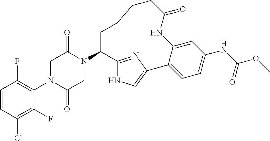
C1=CC(Cl)=C(F)C(N2C(=O)CN(C3CCCCC(=O)NC4=CC(NC(OC)=O)=CC=C4C4=CNC3=N4)C(=O)C2)=C1F
